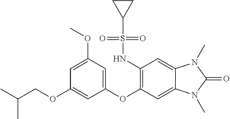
C1=C(OC)C=C(OC2=C(NS(C3CC3)(=O)=O)C=C3C(=C2)N(C)C(=O)N3C)C=C1OCC(C)C
